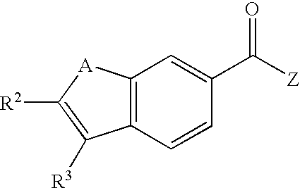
C12=C(C=CC(C([Z])=O)=C1)C([R3])=C([R2])[A]2
